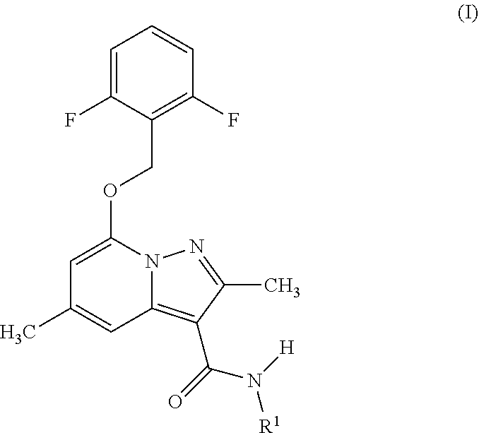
C1=C(F)C(COC2=CC(C)=CC3=C(C(=O)N([R1])[H])C(C)=NN23)=C(F)C=C1
